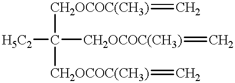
[H5C2]C([CH2OCOC(CH3)]=C)([CH2OCOC(CH3)]=C)[CH2OCOC(CH3)]=C
